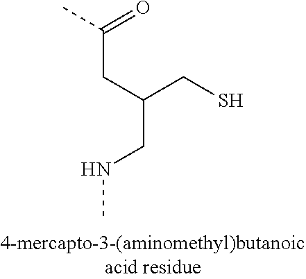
C(C(CS)CNC)C(C)=O
